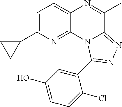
C1=C(C2CC2)N=C2C(=C1)N=C(C)C1=NN=C(C3=CC(O)=CC=C3Cl)N21
